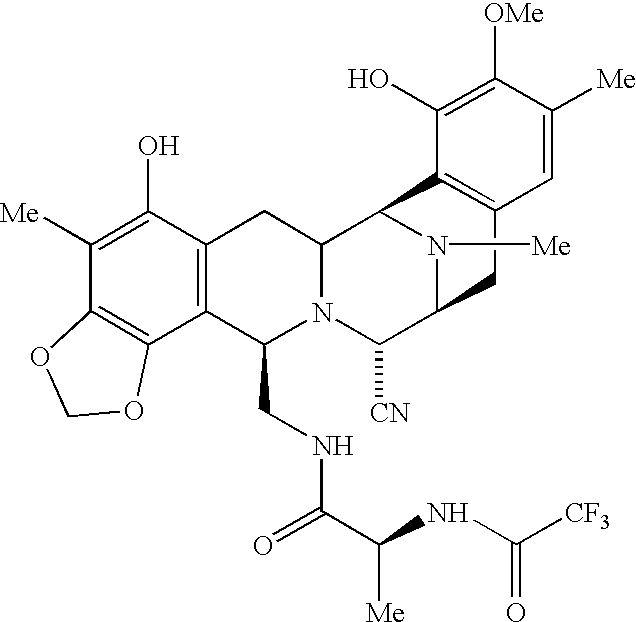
C1([Me])=C(O)C2=C(C3=C1OCO3)C(CNC(=O)C(NC([CF3])=O)[Me])N1C(C2)C2N([Me])C(C1[CN])CC1=C2C(O)=C([OMe])C([Me])=C1
